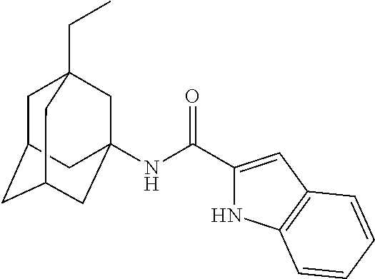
C1C2CC3CC(NC(C4=CC5=C(N4)C=CC=C5)=O)(CC1(CC)C3)C2
